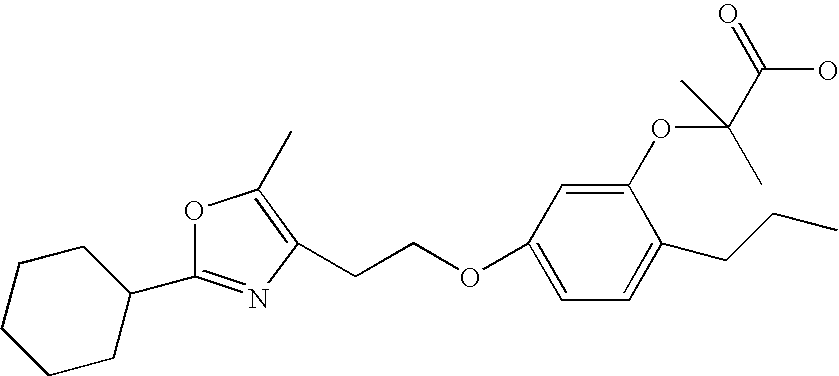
C1CCCC(C2=NC(CCOC3=CC=C(CCC)C(OC(C(O)=O)(C)C)=C3)=C(C)O2)C1
